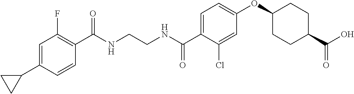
C1=C(C2CC2)C=CC(C(NCCNC(C2=CC=C(OC3CCC(C(O)=O)CC3)C=C2Cl)=O)=O)=C1F
